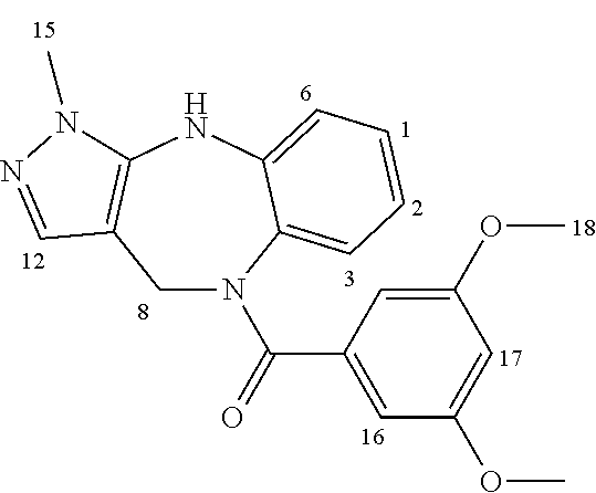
C1(OC)=CC(C(N2CC3=C(NC4=CC=CC=C24)N(C)N=C3)=O)=CC(OC)=C1
